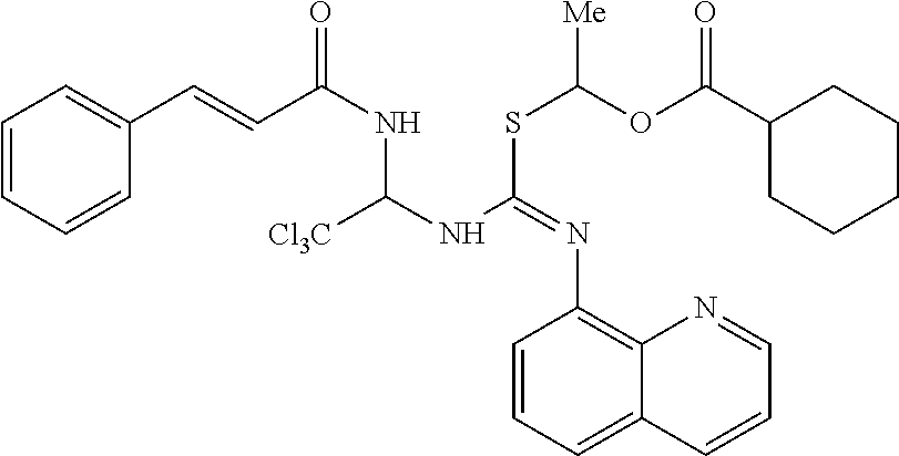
C1=CC=CC(C=CC(NC(NC(SC(OC(C2CCCCC2)=O)[Me])=NC2=C3C(=CC=C2)C=CC=N3)[Cl3C])=O)=C1
